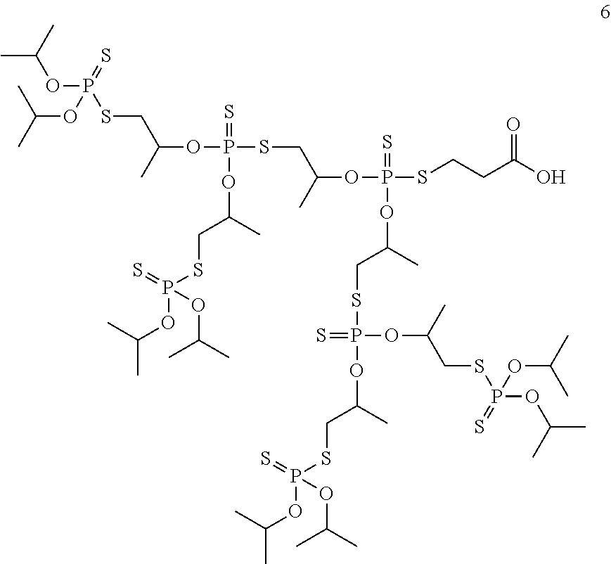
CC(C)OP(SCC(OP(SCC(OP(SCCC(=O)O)(=S)OC(C)CSP(=S)(OC(C)CSP(OC(C)C)(=S)OC(C)C)OC(C)CSP(=S)(OC(C)C)OC(C)C)C)(=S)OC(CSP(=S)(OC(C)C)OC(C)C)C)C)(=S)OC(C)C
